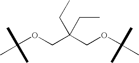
C(OCC(COC(C)(C)C)(CC)CC)(C)(C)C
